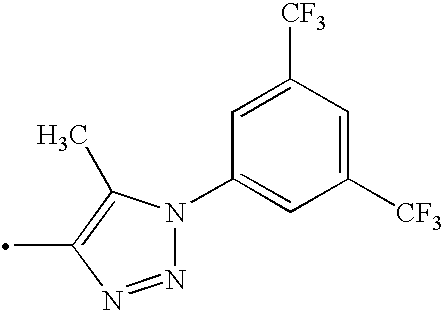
N1=NC(C)=C(C)N1C1=CC([CF3])=CC([CF3])=C1
